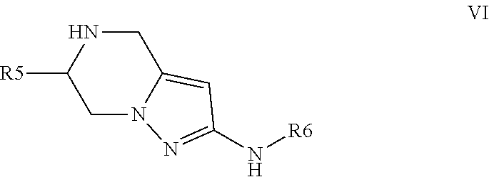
N12N=C(N[R6])C=C1CNC([R5])C2
